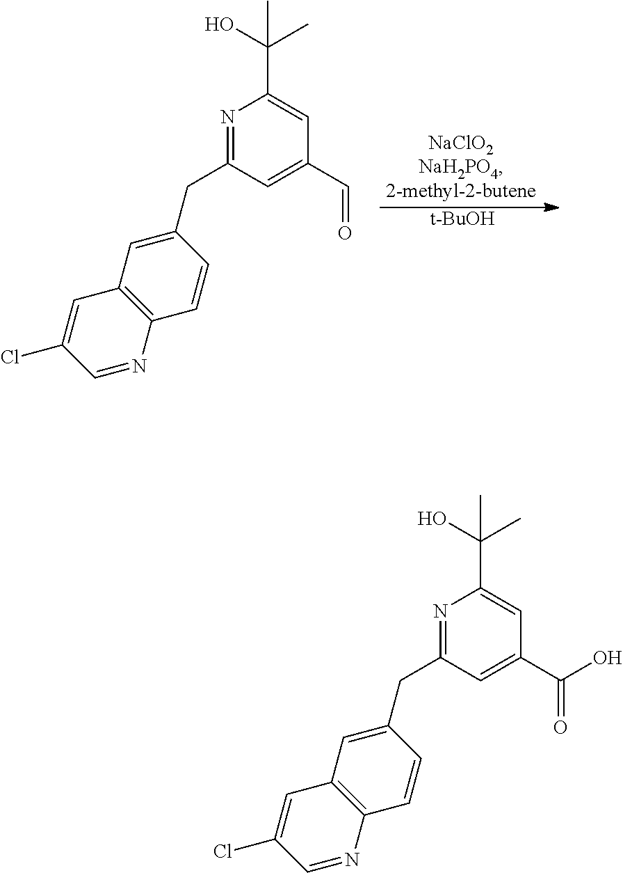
N1=C(CC2=CC3=C(C=C2)N=CC(Cl)=C3)C=C(C=O)C=C1C(O)(C)C.[t-BuOH].N1=C(CC2=CC3=C(C=C2)N=CC(Cl)=C3)C=C(C(O)=O)C=C1C(O)(C)C
